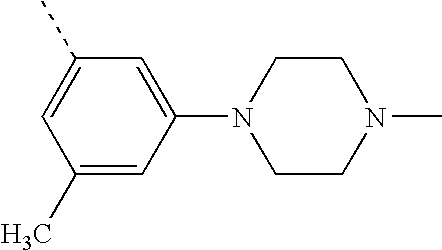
C1(C)=CC(N2CCN(C)CC2)=CC(C)=C1
